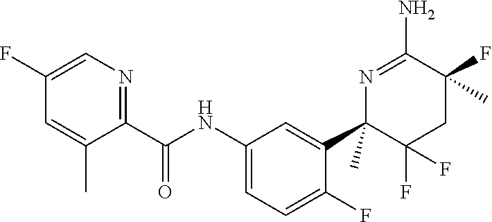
C1(NC(C2=NC=C(F)C=C2C)=O)=CC=C(F)C(C2(C)C(F)(F)CC(F)(C)C(N)=N2)=C1
